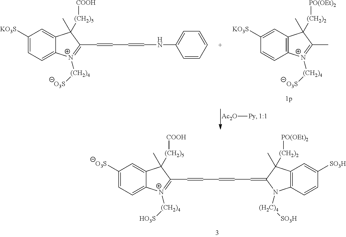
[Ac2O][Py].[1:1].C1([KO3S])=CC2=C(C=C1)[N+]([(CH2)4][O3S])=C(C)C2(C)[(CH2)2][PO(OEt)2].C1([KO3S])=CC=C2C(=C1)C(C)([(CH2)5][COOH])C(C=CC=CNC1=CC=CC=C1)=[N+]2[(CH2)4][O3S].C1([O3S])=CC=C2C(=C1)C(C)([(CH2)5][COOH])C(C=CC=CC=C1C([(CH2)2][PO(OEt)2])(C)C3=C(C=CC([SO3H])=C3)N1[(H2C)4][SO3H])=[N+]2[(CH2)4][HO3S]
